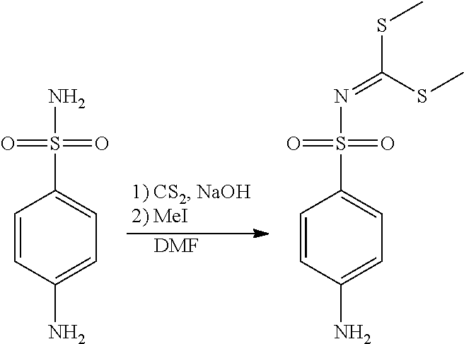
C1=CC(N)=CC=C1S(=O)(=O)N.[DMF].C1=CC(N)=CC=C1S(=O)(=O)N=C(SC)SC
